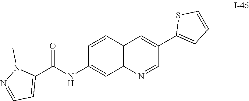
C(C1=CC=NN1C)(=O)NC1=CC2=C(C=C1)C=C(C1=CC=CS1)C=N2
